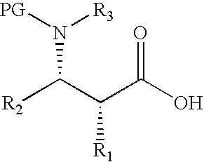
N(C(C(C(=O)O)[R1])[R2])([R3])[PG]
